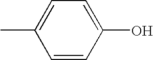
C1=CC(O)=CC=C1C
